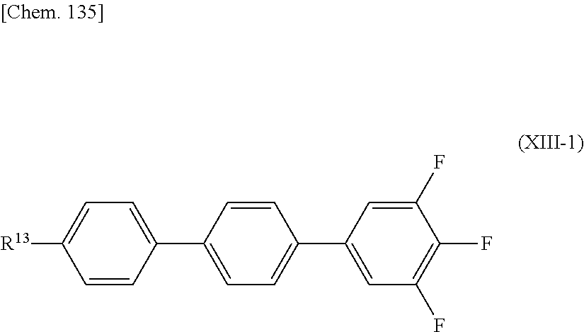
C1=CC(C2=CC=C(C3=CC(F)=C(F)C(F)=C3)C=C2)=CC=C1[R13]
